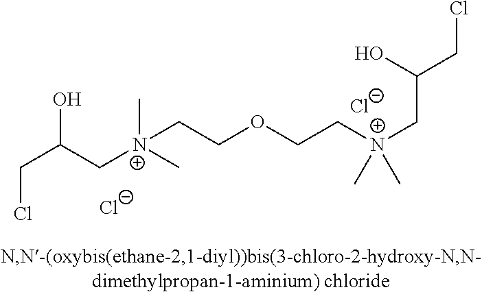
ClCC(O)C[N+](C)(C)CCOCC[N+](CC(CCl)O)(C)C.[Cl-].[Cl-]
